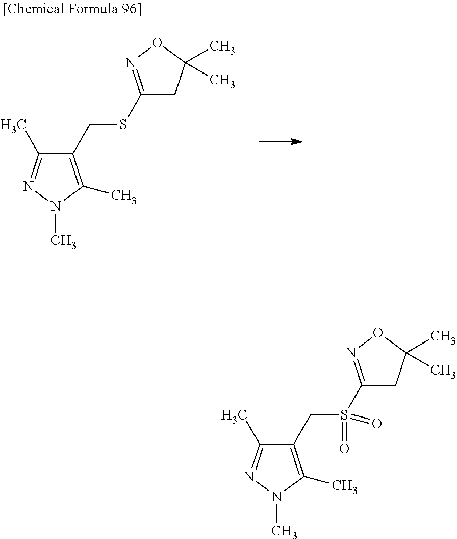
C1(S(CC2=C(C)N(C)N=C2C)(=O)=O)=NOC(C)(C)C1.C1(SCC2=C(C)N(C)N=C2C)=NOC(C)(C)C1
